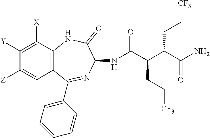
C12=C(C([X])=C([Y])C([Z])=C1)NC(=O)C(NC(C(C(C(N)=O)CC[CF3])CC[CF3])=O)N=C2C1=CC=CC=C1
